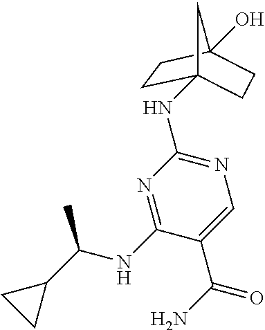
N1=C(NC(C2CC2)C)C(C(N)=O)=CN=C1NC12CCC(O)(CC1)C2
